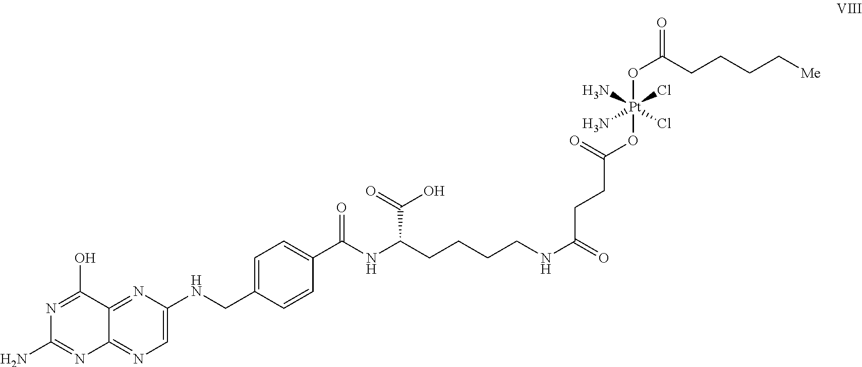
C1=C(NCC2=CC=C(C(NC(CCCCNC(=O)CCC(O[Pt](OC(CCCC[Me])=O)(N)(Cl)(N)Cl)=O)C(=O)O)=O)C=C2)N=C2C(=N1)N=C(N)N=C2O
